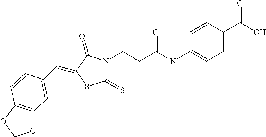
C1(=S)N(CCC(NC2=CC=C(C(O)=O)C=C2)=O)C(=O)C(=CC2=CC3=C(OCO3)C=C2)S1
